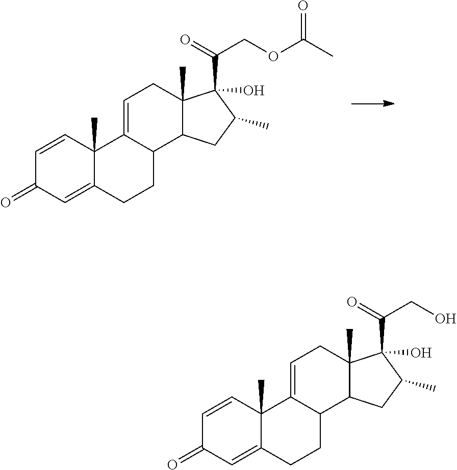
C1=CC2(C)C(=CC1=O)CCC1C2=CCC2(C)C1CC(C)C2(C(COC(C)=O)=O)O.C1=CC2(C)C(=CC1=O)CCC1C2=CCC2(C)C1CC(C)C2(C(CO)=O)O
